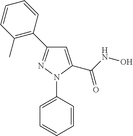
C1=C(C(NO)=O)N(C2=CC=CC=C2)N=C1C1=C(C)C=CC=C1
